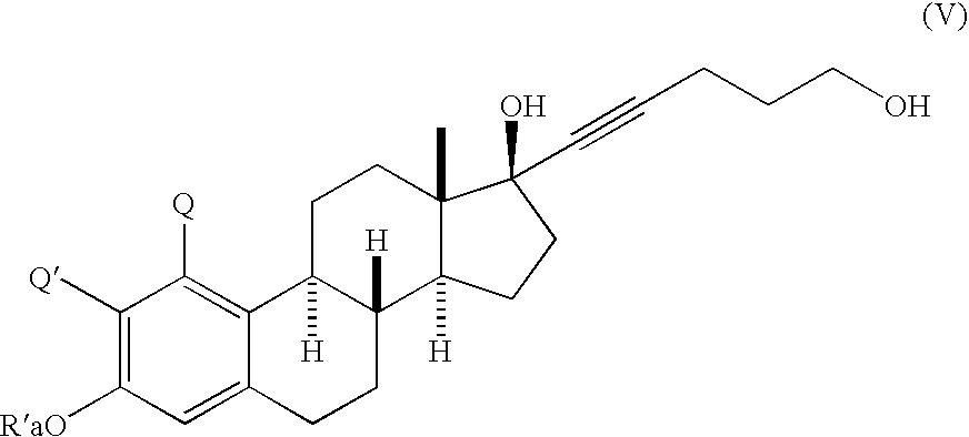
C1([Q])=C([RaO])C=C2C(=C1[Q])C1([H])C([H])(CC2)C2([H])C(C)(CC1)C(O)(C#CCCCO)CC2
